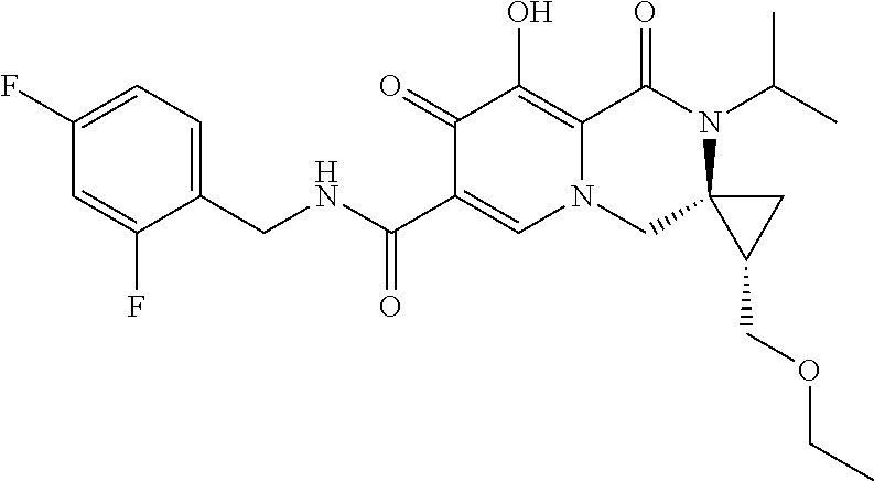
C1(F)=CC(F)=CC=C1CNC(C1=CN2CC3(N(C(C)C)C(=O)C2=C(O)C1=O)C(COCC)C3)=O
